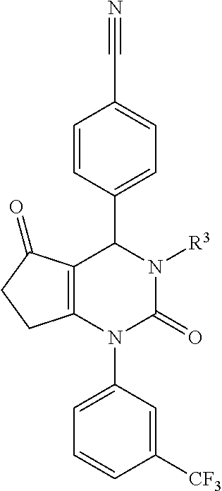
C1=CC(C2C3=C(N(C4=CC=CC([CF3])=C4)C(=O)N2[R3])CCC3=O)=CC=C1C#N
